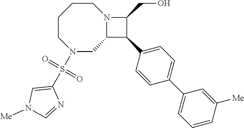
C1CCCN(S(C2=CN([Me])C=N2)(=O)=O)CC2N1C(CO)C2C1=CC=C(C2=CC=CC([Me])=C2)C=C1
